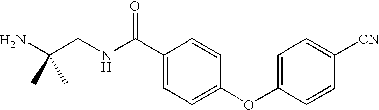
C1(C(NCC(N)(C)C)=O)=CC=C(OC2=CC=C([CN])C=C2)C=C1
